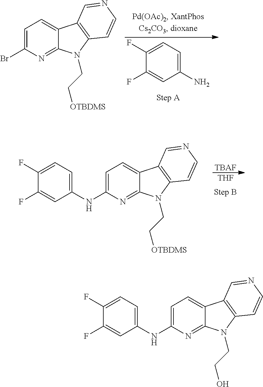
C12=CC=C(NC3=CC=C(F)C(F)=C3)N=C1N(CCO)C1=C2C=NC=C1.NC1=CC=C(F)C(F)=C1.C12=CC=C(Br)N=C1N(CC[OTBDMS])C1=C2C=NC=C1.C12=CC=C(NC3=CC=C(F)C(F)=C3)N=C1N(CC[OTBDMS])C1=C2C=NC=C1.[TBAF].[THF]
